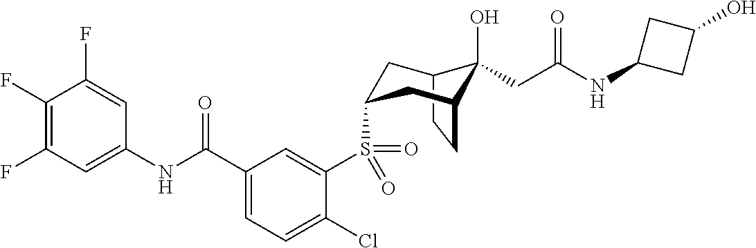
C1(F)=C(F)C=C(NC(C2=CC=C(Cl)C(S(=O)(=O)C3CC4C(O)(CC(NC5CC(O)C5)=O)C(CC4)C3)=C2)=O)C=C1F
